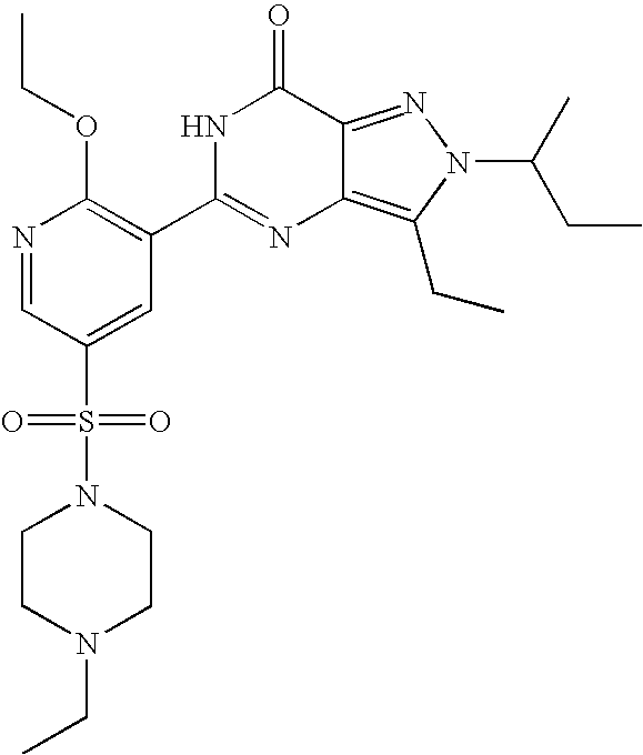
N1=CC(S(N2CCN(CC)CC2)(=O)=O)=CC(C2=NC3=C(CC)N(C(CC)C)N=C3C(=O)N2)=C1OCC
